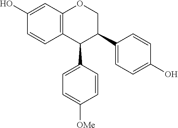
C1=CC2=C(C=C1O)OCC(C1=CC=C(O)C=C1)C2C1=CC=C([OMe])C=C1
